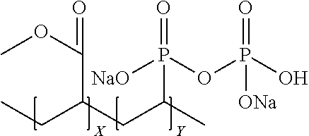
COC(C(CC(C)P([NaO])(OP(O)(=O)[ONa])=O)CC)=O
